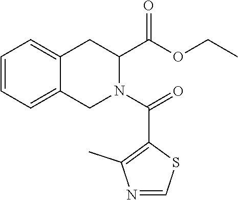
C1=CC=C2C(=C1)CC(C(OCC)=O)N(C(=O)C1=C(C)N=CS1)C2
